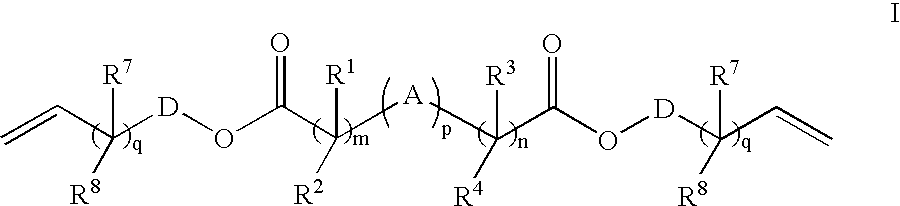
C=CC([D]OC(=O)C([R1])([R2])[A]C(C(O[D]C(C=C)([R7])[R8])=O)([R3])[R4])([R7])[R8]
